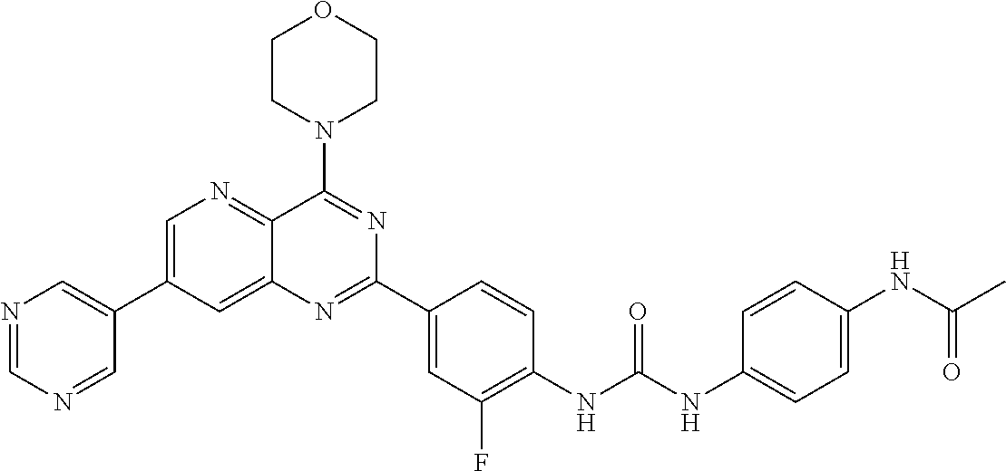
C1=C(C2=CN=CN=C2)C=C2C(=N1)C(N1CCOCC1)=NC(C1=CC(F)=C(NC(NC3=CC=C(NC(C)=O)C=C3)=O)C=C1)=N2
